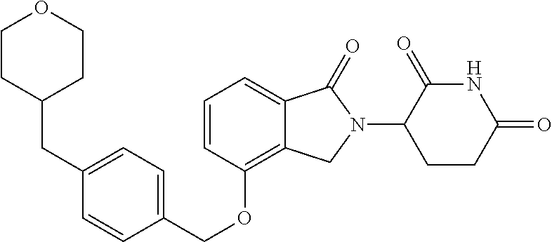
C(OC1=C2C(=CC=C1)C(=O)N(C1C(=O)NC(=O)CC1)C2)C1=CC=C(CC2CCOCC2)C=C1
